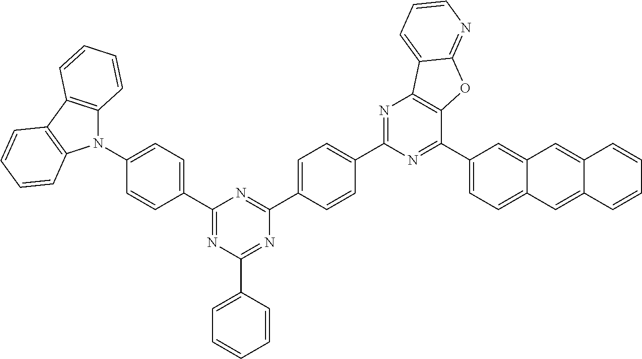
N1(C2=CC=C(C3=NC(C4=CC=CC=C4)=NC(C4=CC=C(C5=NC6=C(C(C7=CC=C8C(=C7)C=C7C(=C8)C=CC=C7)=N5)OC5=NC=CC=C65)C=C4)=N3)C=C2)C2=C(C3=C1C=CC=C3)C=CC=C2
